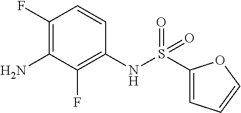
C1(NS(=O)(=O)C2=CC=CO2)=C(F)C(N)=C(F)C=C1
